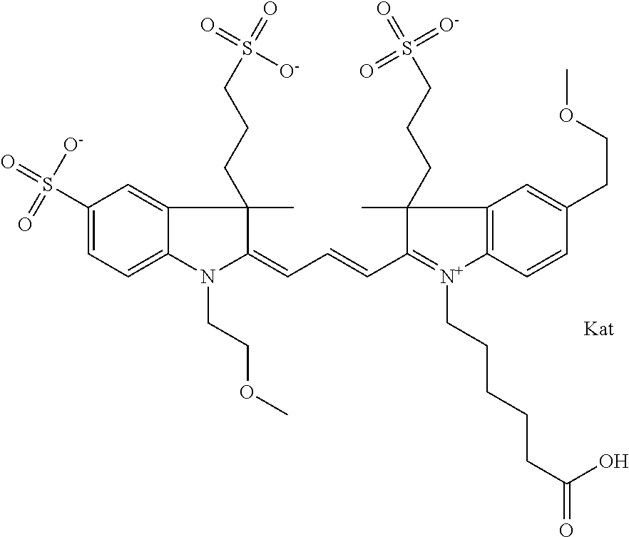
C1(S(=O)([O-])=O)=CC=C2C(=C1)C(C)(CCCS(=O)([O-])=O)C(=CC=CC1=[N+](CCCCCC(=O)O)C3=C(C=C(CCOC)C=C3)C1(C)CCCS(=O)(=O)=[O-])N2CCOC
